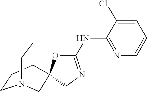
C1CC2CCN1CC21OC(NC2=NC=CC=C2Cl)=NC1
